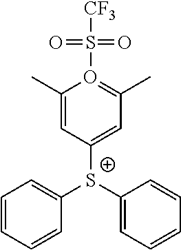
C1=CC=CC([S+](C2=CC=CC=C2)C2=CC(C)=O(S([CF3])(=O)=O)C(C)=C2)=C1
